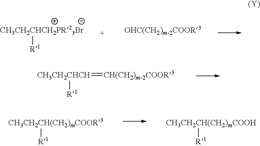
[CH3CH2CHCH2PR23Br][R1].[OHC(CH2)m-2COOR3].[CH3CH2CHCH](=[CH(CH2)m-2COOR3])[R1].[CH3CH2CH(CH2)mCOOR3][R1].[CH3CH2CH(CH2)mCOOH][R1]
